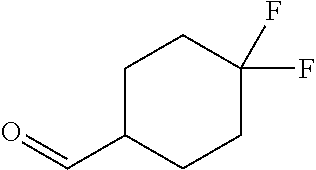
C1C(C=O)CCC(F)(F)C1
